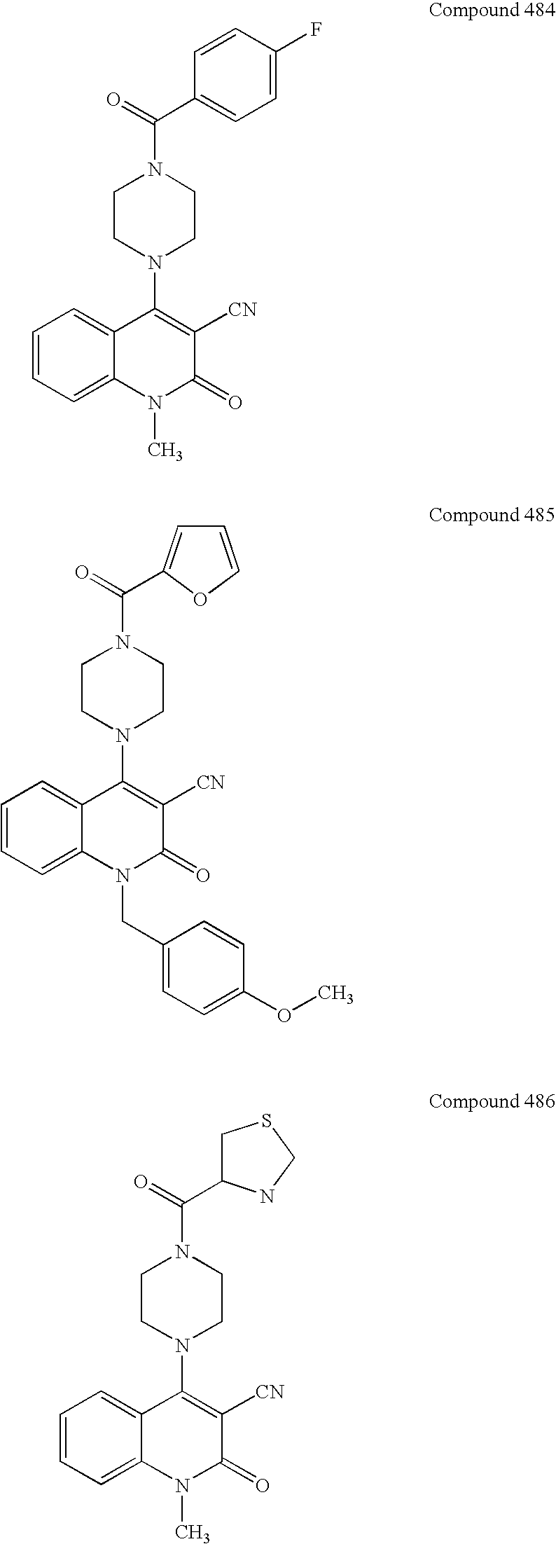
C1=CC(F)=CC=C1C(N1CCN(C2=C([CN])C(=O)N(C)C3=CC=CC=C23)CC1)=O.C(=O)(N1CCN(C2=C([CN])C(=O)N(CC3=CC=C(OC)C=C3)C3=CC=CC=C23)CC1)C1=CC=CO1.C(=O)(N1CCN(C2=C([CN])C(=O)N(C)C3=CC=CC=C23)CC1)C1CSCN1
